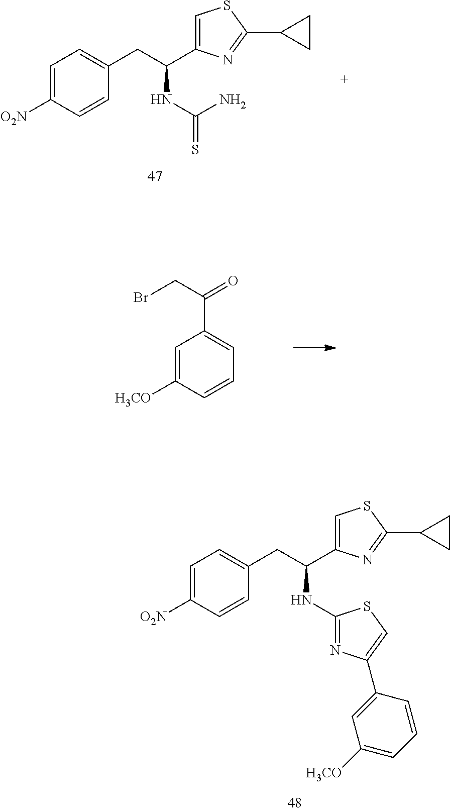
C1=C([O2N])C=CC(CC(C2=CSC(C3CC3)=N2)NC(=S)N)=C1.C1=C([H3CO])C=CC=C1C(CBr)=O.C1=C([O2N])C=CC(CC(C2=CSC(C3CC3)=N2)NC2=NC(C3=CC([H3CO])=CC=C3)=CS2)=C1
